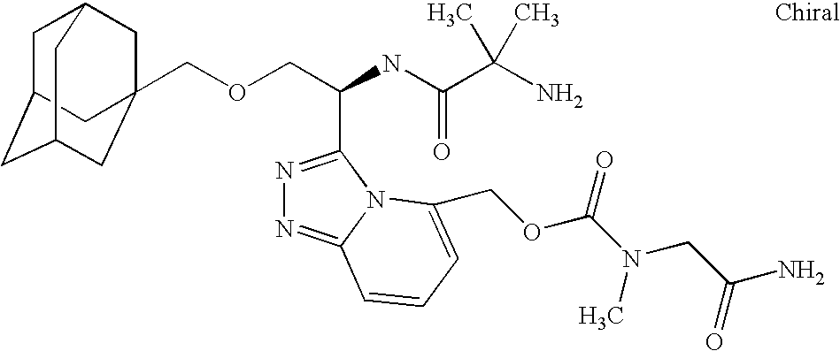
C(OCC(C1=NN=C2N1C(COC(N(C)CC(=O)N)=O)=CC=C2)NC(=O)C(C)(N)C)C12CC3CC(CC(C1)C3)C2
